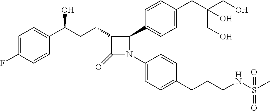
C1=C(F)C=CC(C(CCC2C(=O)N(C3=CC=C(CCCNS(C)(=O)=O)C=C3)C2C2=CC=C(CC(CO)(O)CO)C=C2)O)=C1
